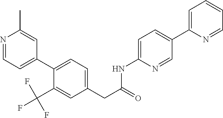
N1=CC=C(C2=CC=C(CC(NC3=CC=C(C4=CC=CC=N4)C=N3)=O)C=C2C(F)(F)F)C=C1C
